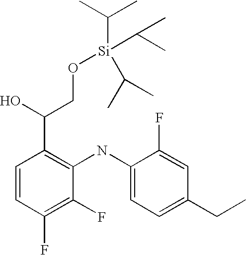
C1=CC(F)=C(F)C(NC2=CC=C(CC)C=C2F)=C1C(O)CO[Si](C(C)C)(C(C)C)C(C)C
